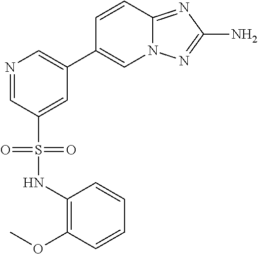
N1=CC(S(NC2=C(OC)C=CC=C2)(=O)=O)=CC(C2=CN3C(=NC(N)=N3)C=C2)=C1
